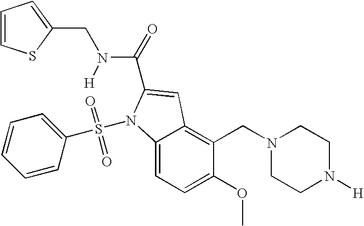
C1(OC)=CC=C2C(=C1CN1CCN([H])CC1)C=C(C(=O)N(CC1=CC=CS1)[H])N2S(=O)(=O)C1=CC=CC=C1
